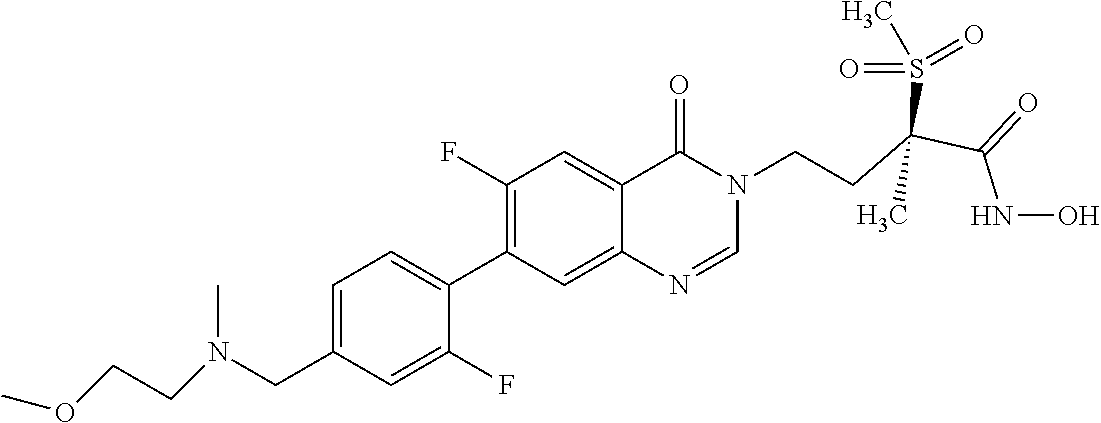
C1=C(CN(C)CCOC)C=C(F)C(C2=C(F)C=C3C(=C2)N=CN(CCC(C(=O)NO)(S(=O)(=O)C)C)C3=O)=C1
